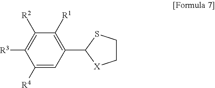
C1([R4])=CC(C2[X]CCS2)=C([R1])C([R2])=C1[R3]
